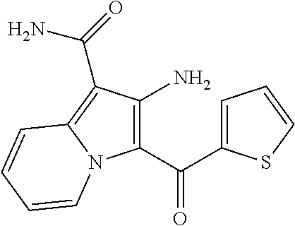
C(=O)(C1=C(N)C(C(=O)N)=C2N1C=CC=C2)C1=CC=CS1
